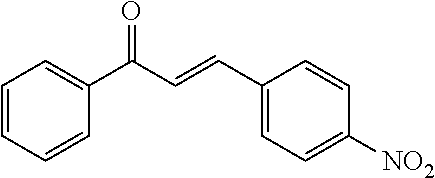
C1=CC=CC(C(C=CC2=CC=C([NO2])C=C2)=O)=C1
